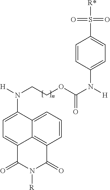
C1=CC=C2C3=C1C(=O)N([R])C(=O)C3=CC=C2N([H])CCOC(N([H])C1=CC=C(S([R*])(=O)=O)C=C1)=O
